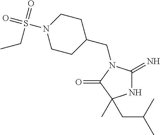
N1C(=N)N(CC2CCN(S(=O)(=O)CC)CC2)C(=O)C1(CC(C)C)C
